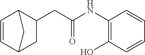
C1=CC2CC(CC(NC3=C(O)C=CC=C3)=O)C1C2
